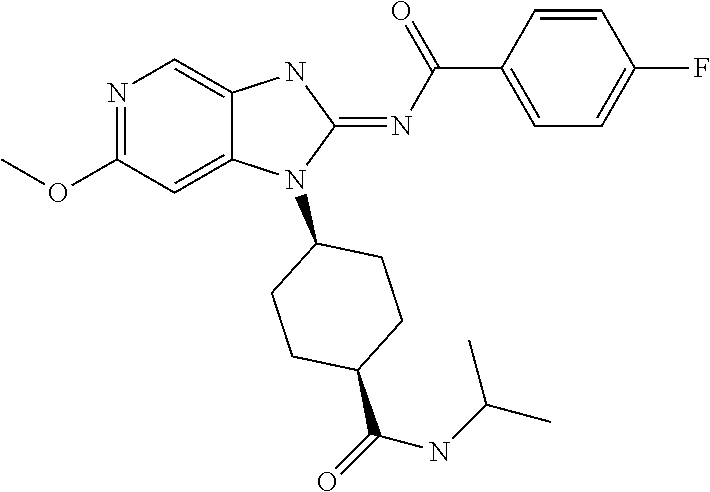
N1=C(OC)C=C2C(=C1)NC(=NC(C1=CC=C(F)C=C1)=O)N2C1CCC(C(=O)NC(C)C)CC1
